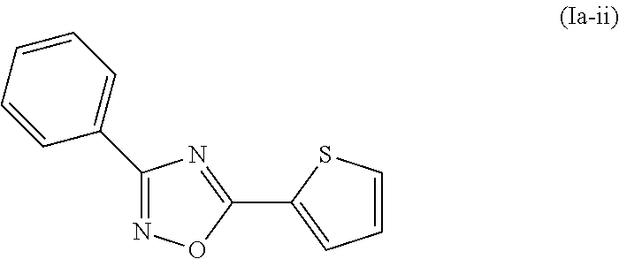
C1(C2=CC=CC=C2)=NOC(C2=CC=CS2)=N1
